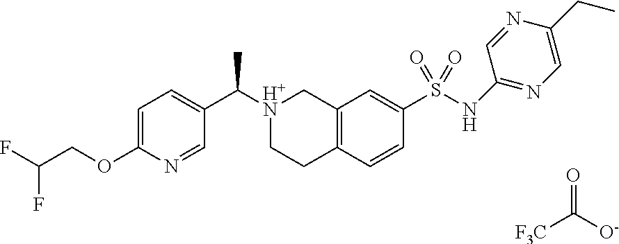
FC(COC1=CC=C(C([H+N]2CCC3=C(C2)C=C(S(NC2=NC=C(CC)N=C2)(=O)=O)C=C3)C)C=N1)F.[F3C]C(=O)[O-]
